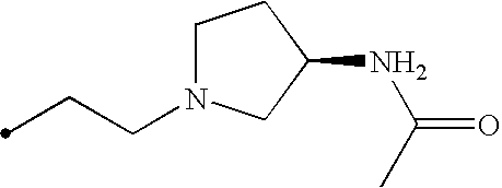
C(CN1CCC(NC(C)=O)C1)C
